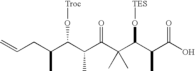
C=CCC(C(C(C(C(C(C(C(O)=O)C)O[TES])(C)C)=O)C)O[Troc])C
